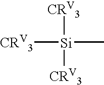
[CRV3][Si]([CRV3])([CRV3])C
